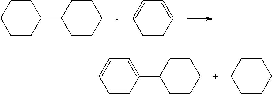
C1CCC(C2CCCCC2)CC1.C1=CC=CC=C1.C1=CC=C(C2CCCCC2)C=C1.C1CCCCC1
